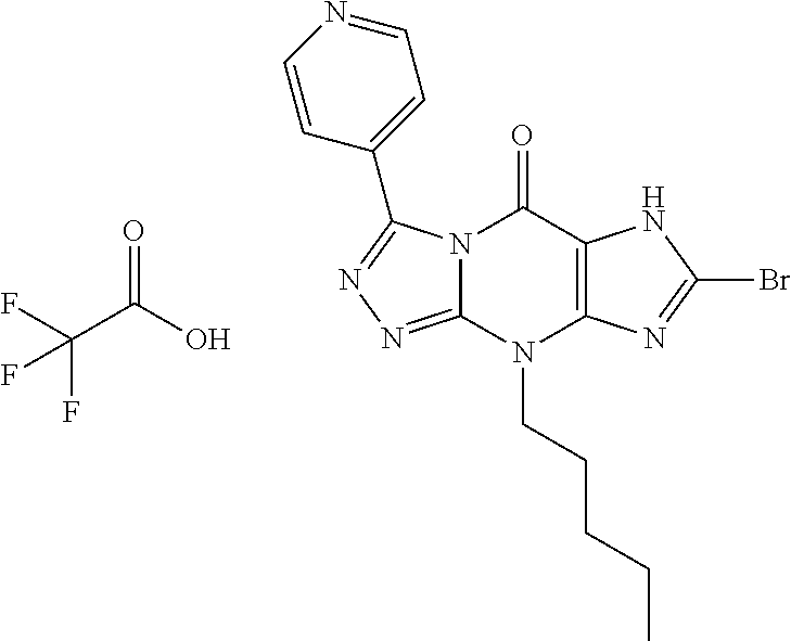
N12C(=NN=C1C1=CC=NC=C1)N(CCCCC)C1=C(C2=O)NC(Br)=N1.FC(C(O)=O)(F)F
